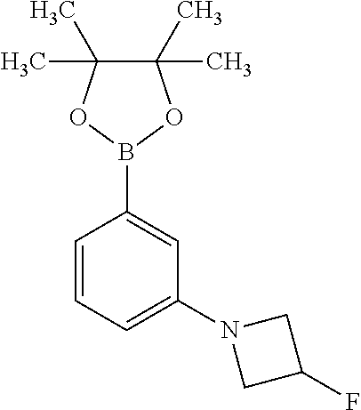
C1(C)(C)C(C)(C)OB(C2=CC(N3CC(F)C3)=CC=C2)O1
